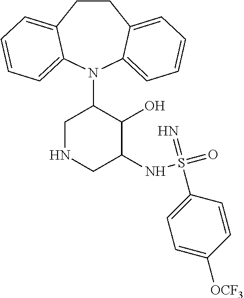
C1CC2=CC=CC=C2N(C2CNCC(NS(=O)(=N)C3=CC=C([OCF3])C=C3)C2O)C2=CC=CC=C12
